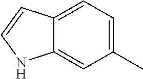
C12=CC=C(C)C=C1NC=C2
